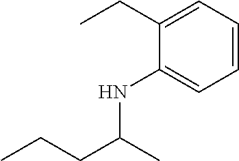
CCCC(C)NC1=CC=CC=C1CC
